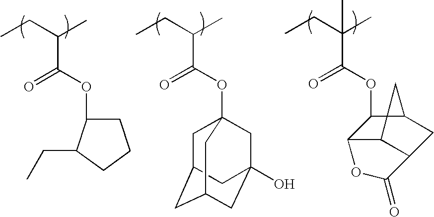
CCC(C)C(OC12CC3CC(CC(O)(C1)C3)C2)=O.CCC(C)(C)C(=O)OC1C2C3C(CC1C3)C(=O)O2.C1C(OC(C(CC)C)=O)C(CC)CC1
